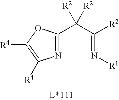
N(=C(C([R2])([R2])C1=NC([R4])=C([R4])O1)[R2])[R1]
